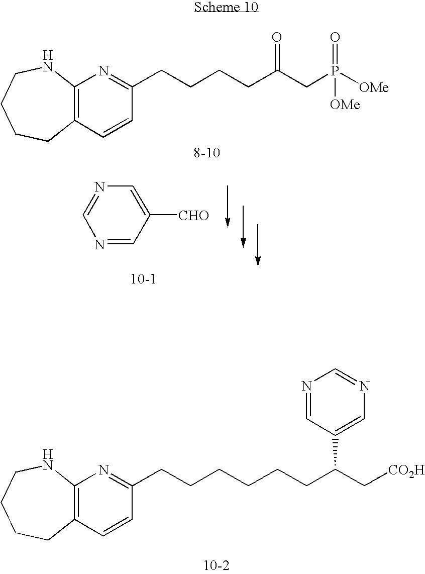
C12=C(C=CC(CCCCC(CP([OMe])(=O)[OMe])=O)=N1)CCCCN2.C1=NC=C([CHO])C=N1.C12=C(C=CC(CCCCCCC(C[CO2H])C3=CN=CN=C3)=N1)CCCCN2
